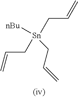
C(C[Sn]([nBu])(CC=C)CC=C)=C
